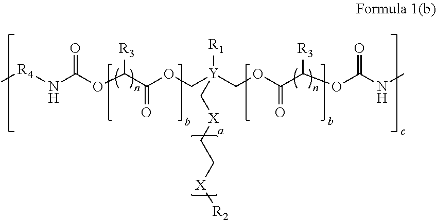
C[R4]NC(OC(C(OC[Y](COC(C(OC(NC)=O)[R3])=O)([R1])C[X]CC[X][R2])=O)[R3])=O
